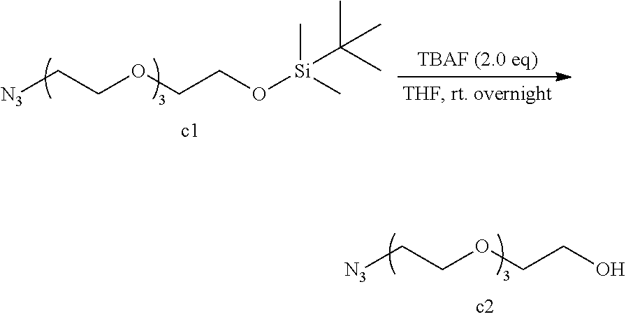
[N3]CCOCCO.[N3]CCOCCO[Si](C)(C)C(C)(C)C
